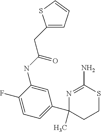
C1(C2=CC=C(F)C(NC(CC3=CC=CS3)=O)=C2)(C)CCSC(N)=N1
